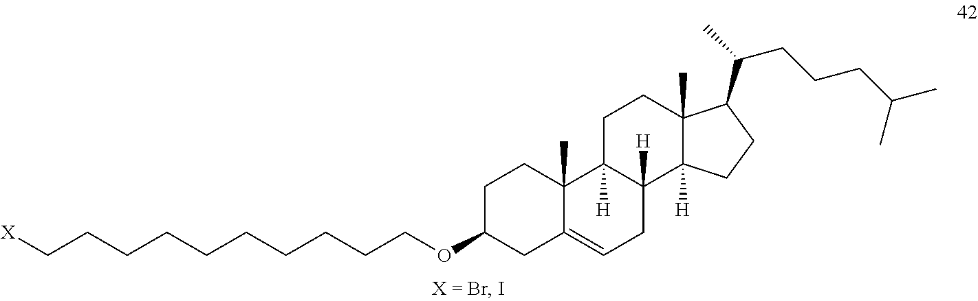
[X]CCCCCCCCCCOC1CC2=CCC3([H])C([H])(C2(C)CC1)CCC1(C)C3([H])CCC1C(CCCC(C)C)C
